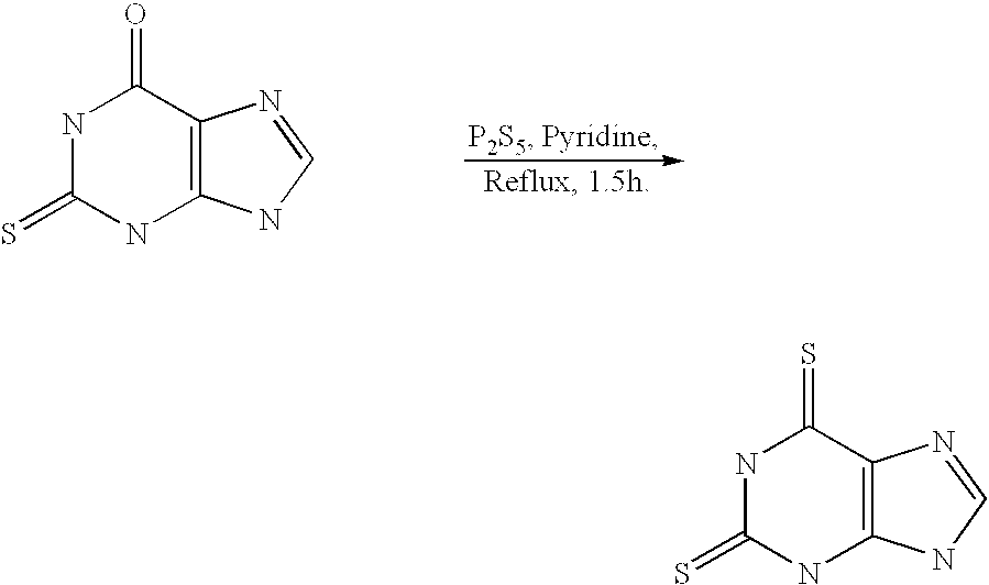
C1(=S)NC2=C(C(=S)N1)N=CN2.C1(=S)NC2=C(C(=O)N1)N=CN2
